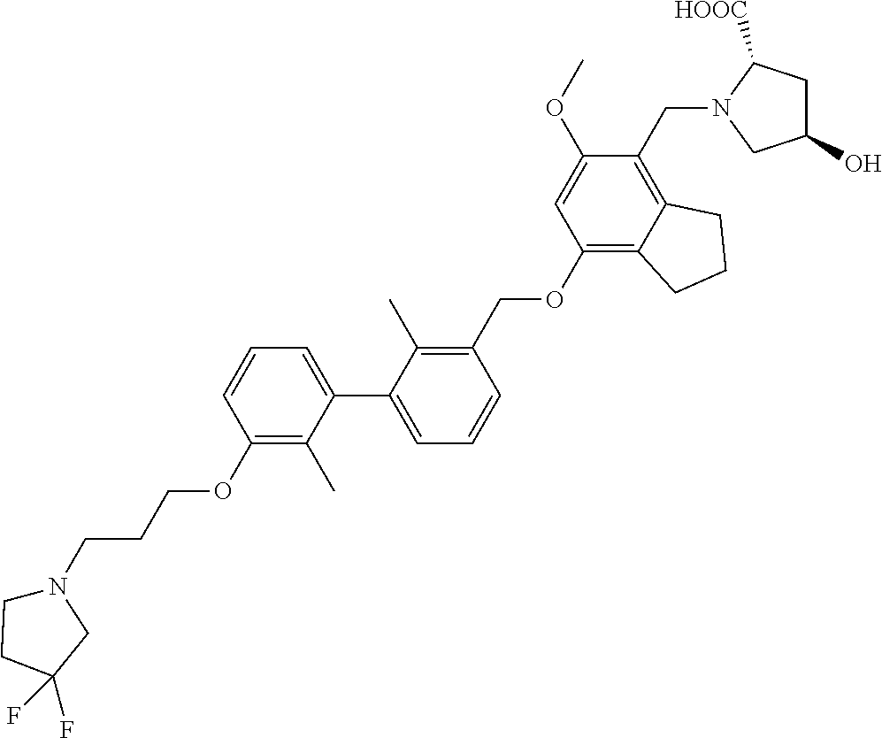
C1=C(C2=CC=CC(OCCCN3CCC(F)(F)C3)=C2C)C(C)=C(COC2=C3C(=C(CN4CC(O)CC4[HOOC])C(OC)=C2)CCC3)C=C1
